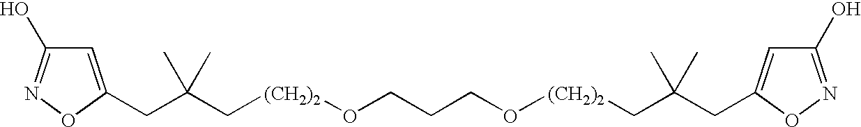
C(C(C[(CH2)2]OCCCO[(CH2)2]CC(CC1=CC(O)=NO1)(C)C)(C)C)C1=CC(O)=NO1
